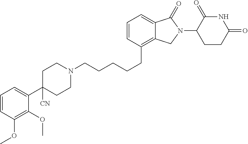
C1([CN])(C2=CC=CC(OC)=C2OC)CCN(CCCCCC2=C3C(=CC=C2)C(=O)N(C2C(=O)NC(=O)CC2)C3)CC1
